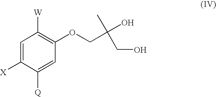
C1=C([X])C([Q])=CC(OCC(O)(C)CO)=C1[W]
